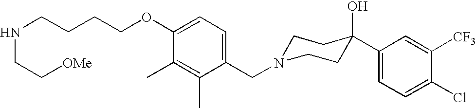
C1(CN2CCC(O)(C3=CC=C(Cl)C([CF3])=C3)CC2)=CC=C(OCCCCNCC[OMe])C(C)=C1C
